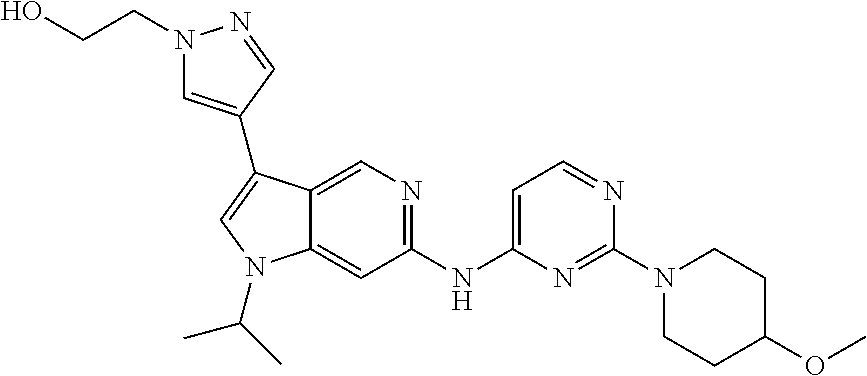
C1(NC2=CC=NC(N3CCC(OC)CC3)=N2)=NC=C2C(=C1)N(C(C)C)C=C2C1=CN(CCO)N=C1
